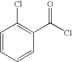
C1=CC=CC(C(Cl)=O)=C1Cl
